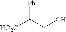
[HO2C]C(CO)[Ph]
